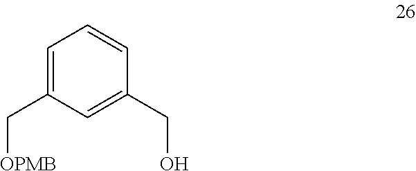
C1=C(C[OPMB])C=C(CO)C=C1
